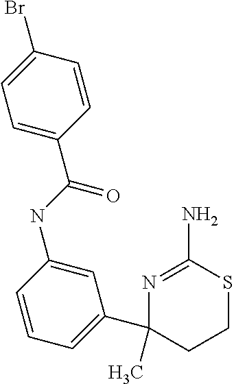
N1=C(N)SCCC1(C1=CC=CC(NC(C2=CC=C(Br)C=C2)=O)=C1)C
